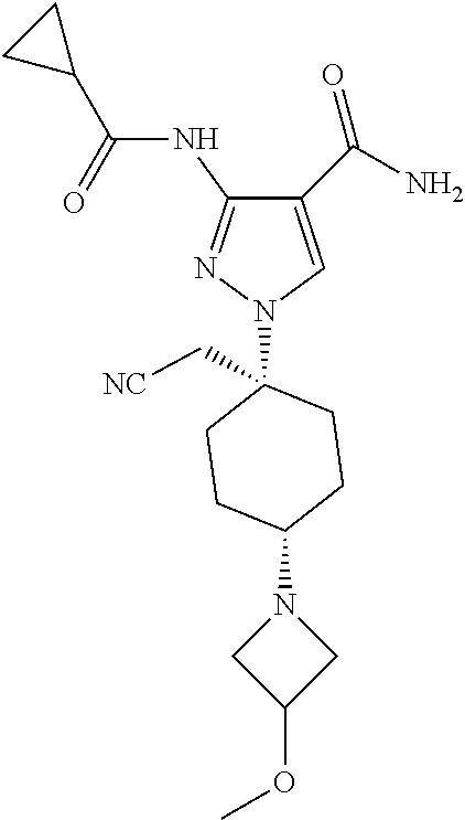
C1(C(=O)N)=CN(C2(C[NC])CCC(N3CC(OC)C3)CC2)N=C1NC(C1CC1)=O
